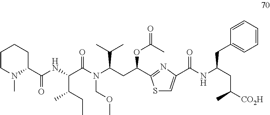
C1CN(C)C(C(NC(C(N(C(CC(OC(C)=O)C2=NC(C(NC(CC([CO2H])C)CC3=CC=CC=C3)=O)=CS2)C(C)C)COC)=O)C(CC)C)=O)CC1
